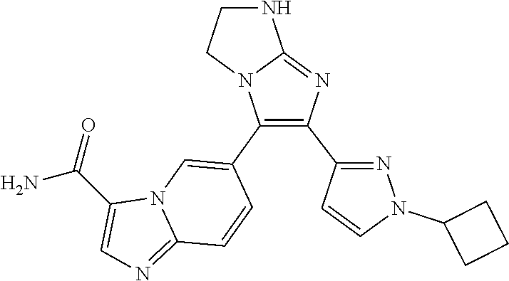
C12=NC(C3=NN(C4CCC4)C=C3)=C(C3=CN4C(=NC=C4C(N)=O)C=C3)N1CCN2
